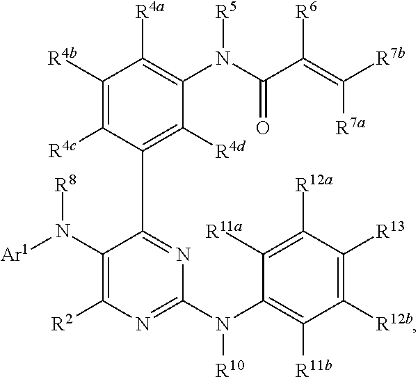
C1(N([Ar1])[R8])=C([R2])N=C(N([R10])C2=C([R11b])C([R12b])=C([R13])C([R12a])=C2[R11a])N=C1C1=C([R4d])C(N(C(C(=C([R7b])[R7a])[R6])=O)[R5])=C([R4a])C([R4b])=C1[R4c]
